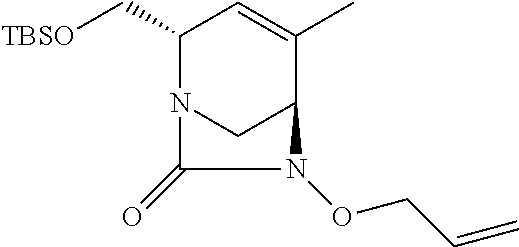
[TBSO]CC1N2CC(C(C)=C1)N(OCC=C)C2=O
